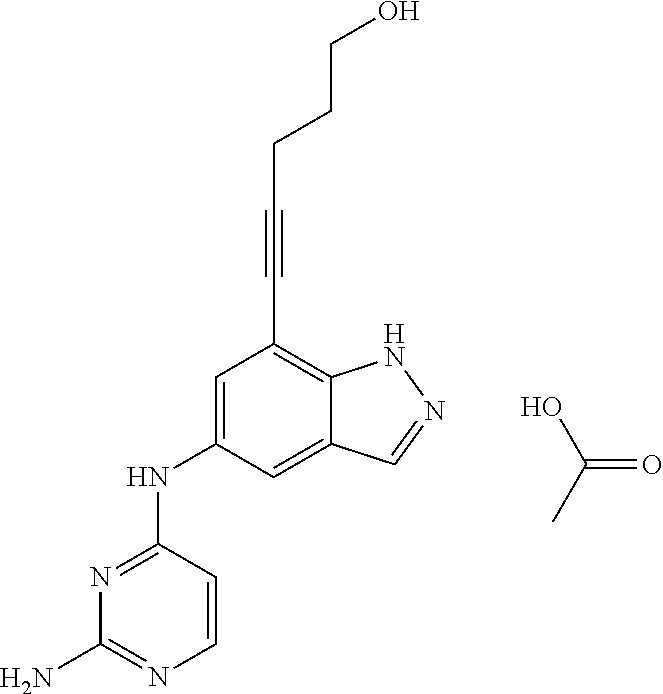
N1=C(NC2=CC(C#CCCCO)=C3C(=C2)C=NN3)C=CN=C1N.OC(C)=O
